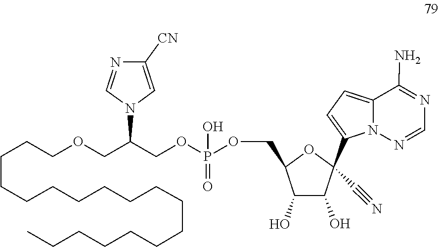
O(CC(N1C=C([CN])N=C1)COCCCCCCCCCCCCCCCCCC)P(OCC1OC(C2=CC=C3C(N)=NC=NN32)(C#N)C(O)C1O)(=O)O
